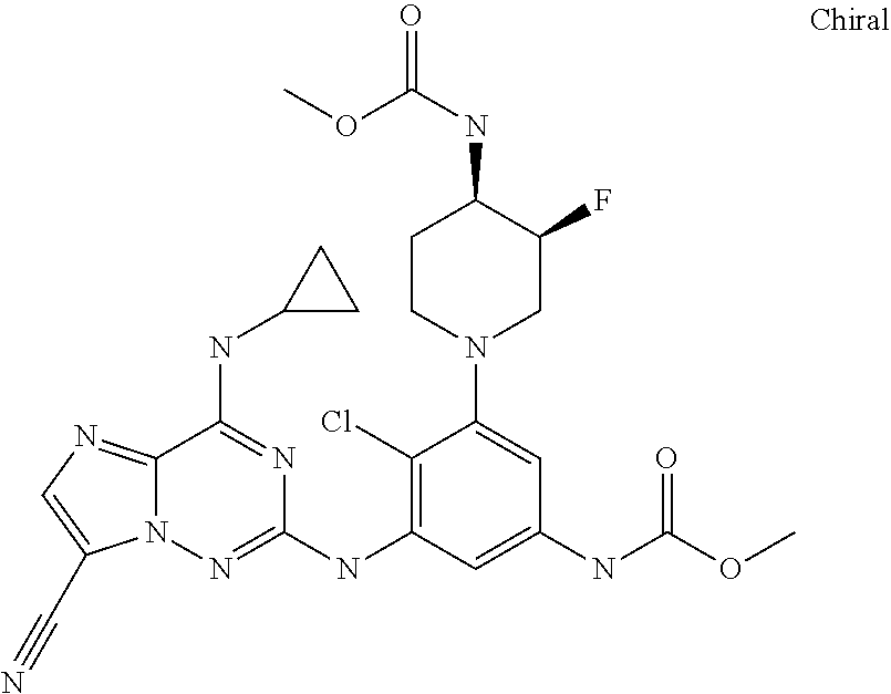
C12=NC=C(C#N)N1N=C(NC1=C(Cl)C(N3CC(F)C(NC(=O)OC)CC3)=CC(NC(OC)=O)=C1)N=C2NC1CC1
